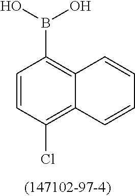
C1=CC(Cl)=C2C(=C1B(O)O)C=CC=C2
